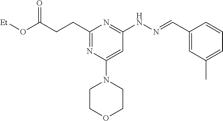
C(C1=NC(N2CCOCC2)=CC(NN=CC2=CC(C)=CC=C2)=N1)CC(O[Et])=O
